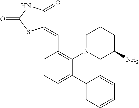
C1(=CC2=C(N3CC(N)CCC3)C(C3=CC=CC=C3)=CC=C2)C(=O)NC(=O)S1
